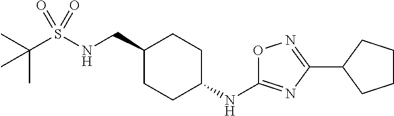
C(S(NCC1CCC(NC2=NC(C3CCCC3)=NO2)CC1)(=O)=O)(C)(C)C
